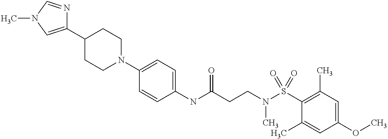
C1(NC(CCN(C)S(=O)(C2=C(C)C=C(OC)C=C2C)=O)=O)=CC=C(N2CCC(C3=CN(C)C=N3)CC2)C=C1
